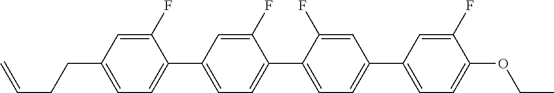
C1(F)=CC(CCC=C)=CC=C1C1=CC=C(C2=CC=C(C3=CC=C(OCC)C(F)=C3)C=C2F)C(F)=C1
